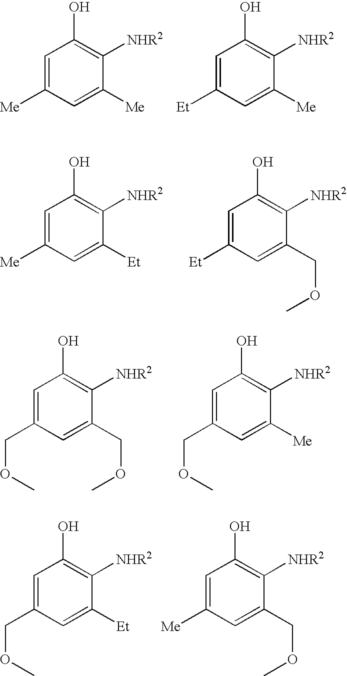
C1=C(COC)C=C([Et])C([NHR2])=C1O.C1=C([Me])C=C(COC)C([NHR2])=C1O.C1=C([Me])C=C([Me])C([NHR2])=C1O.C1=C([Et])C=C([Me])C([NHR2])=C1O.C1=C([Et])C=C(COC)C([NHR2])=C1O.C1=C([Me])C=C([Et])C([NHR2])=C1O.C1=C(COC)C=C(COC)C([NHR2])=C1O.C1=C(COC)C=C([Me])C([NHR2])=C1O
